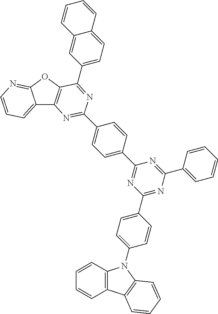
C12=CC=CN=C1OC1=C2N=C(C2=CC=C(C3=NC(C4=CC=C(N5C6=C(C7=C5C=CC=C7)C=CC=C6)C=C4)=NC(C4=CC=CC=C4)=N3)C=C2)N=C1C1=CC=C2C(=C1)C=CC=C2
